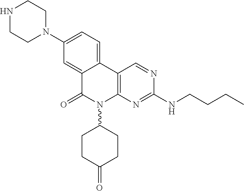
N1CCN(C2=CC=C3C(=C2)C(=O)N(C2CCC(=O)CC2)C2=C3C=NC(NCCCC)=N2)CC1
